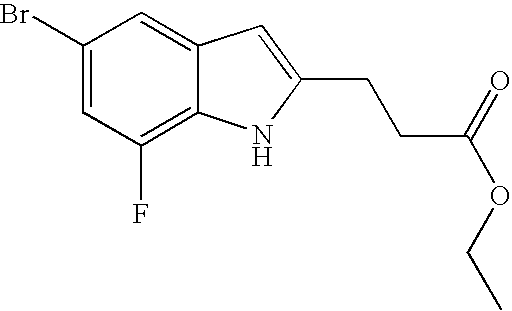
C1(Br)=CC(F)=C2C(=C1)C=C(CCC(OCC)=O)N2
